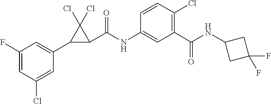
C1(C2C(C(NC3=CC(C(NC4CC(F)(F)C4)=O)=C(Cl)C=C3)=O)C2(Cl)Cl)=CC(F)=CC(Cl)=C1
